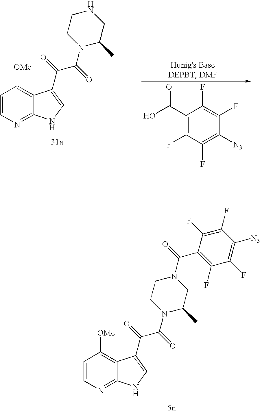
C1=CN=C2C(=C1[OMe])C(C(=O)C(=O)N1C(C)CNCC1)=CN2.OC(C1=C(F)C(F)=C([N3])C(F)=C1F)=O.C1=CN=C2C(=C1[OMe])C(C(=O)C(=O)N1C(C)CN(C(=O)C3=C(F)C(F)=C([N3])C(F)=C3F)CC1)=CN2
